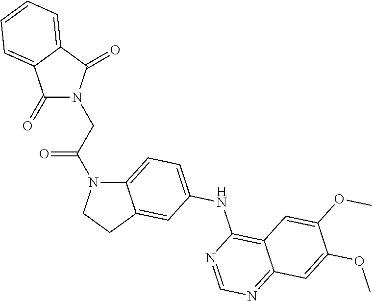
C12=CC=C(NC3=C4C(=NC=N3)C=C(OC)C(OC)=C4)C=C1CCN2C(CN1C(=O)C2=CC=CC=C2C1=O)=O
